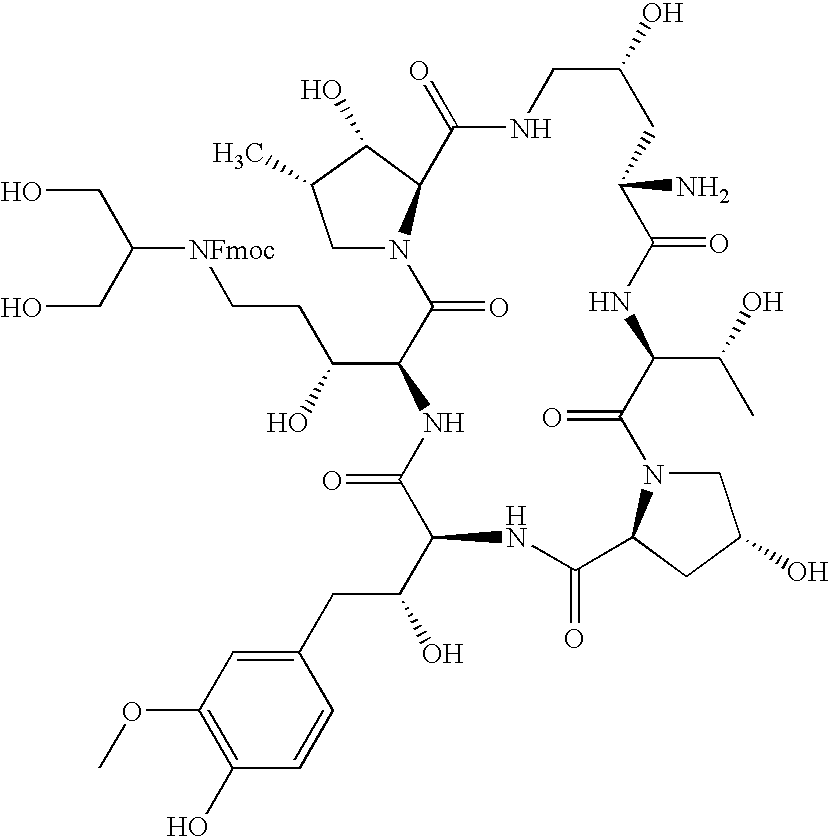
C1N2C(C(O)C1C)C(=O)NCC(O)CC(N)C(=O)NC(C(O)C)C(=O)N1CC(O)CC1C(=O)NC(C(CC1=CC(OC)=C(O)C=C1)O)C(=O)NC(C(O)CC[NFmoc]C(CO)CO)C2=O
